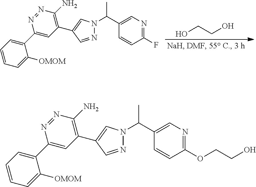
C1(C2=C(N)N=NC(C3=CC=CC=C3[OMOM])=C2)=CN(C(C2=CN=C(F)C=C2)C)N=C1.OCCO.C1(C2=C(N)N=NC(C3=CC=CC=C3[OMOM])=C2)=CN(C(C2=CN=C(OCCO)C=C2)C)N=C1
